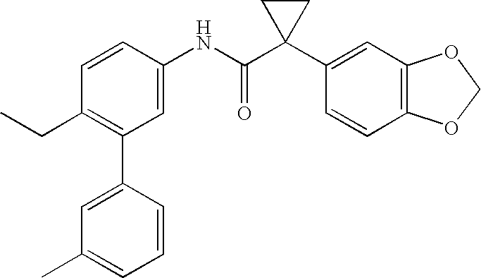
C1(NC(C2(C3=CC4=C(C=C3)OCO4)CC2)=O)=CC(C2=CC(C)=CC=C2)=C(CC)C=C1
